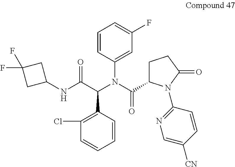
C1=CC(N(C(C(=O)NC2CC(F)(F)C2)C2=C(Cl)C=CC=C2)C(=O)C2CCC(=O)N2C2=NC=C([CN])C=C2)=CC(F)=C1
